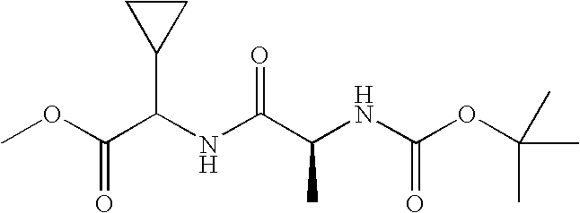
COC(C(NC(C(NC(OC(C)(C)C)=O)C)=O)C1CC1)=O
